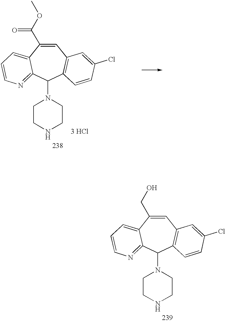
C1=C(CO)C2=CC=CN=C2C(N2CCNCC2)C2=C1C=C(Cl)C=C2.C1=C(C(OC)=O)C2=CC=CN=C2C(N2CCNCC2)C2=C1C=C(Cl)C=C2.[3 HCl]
